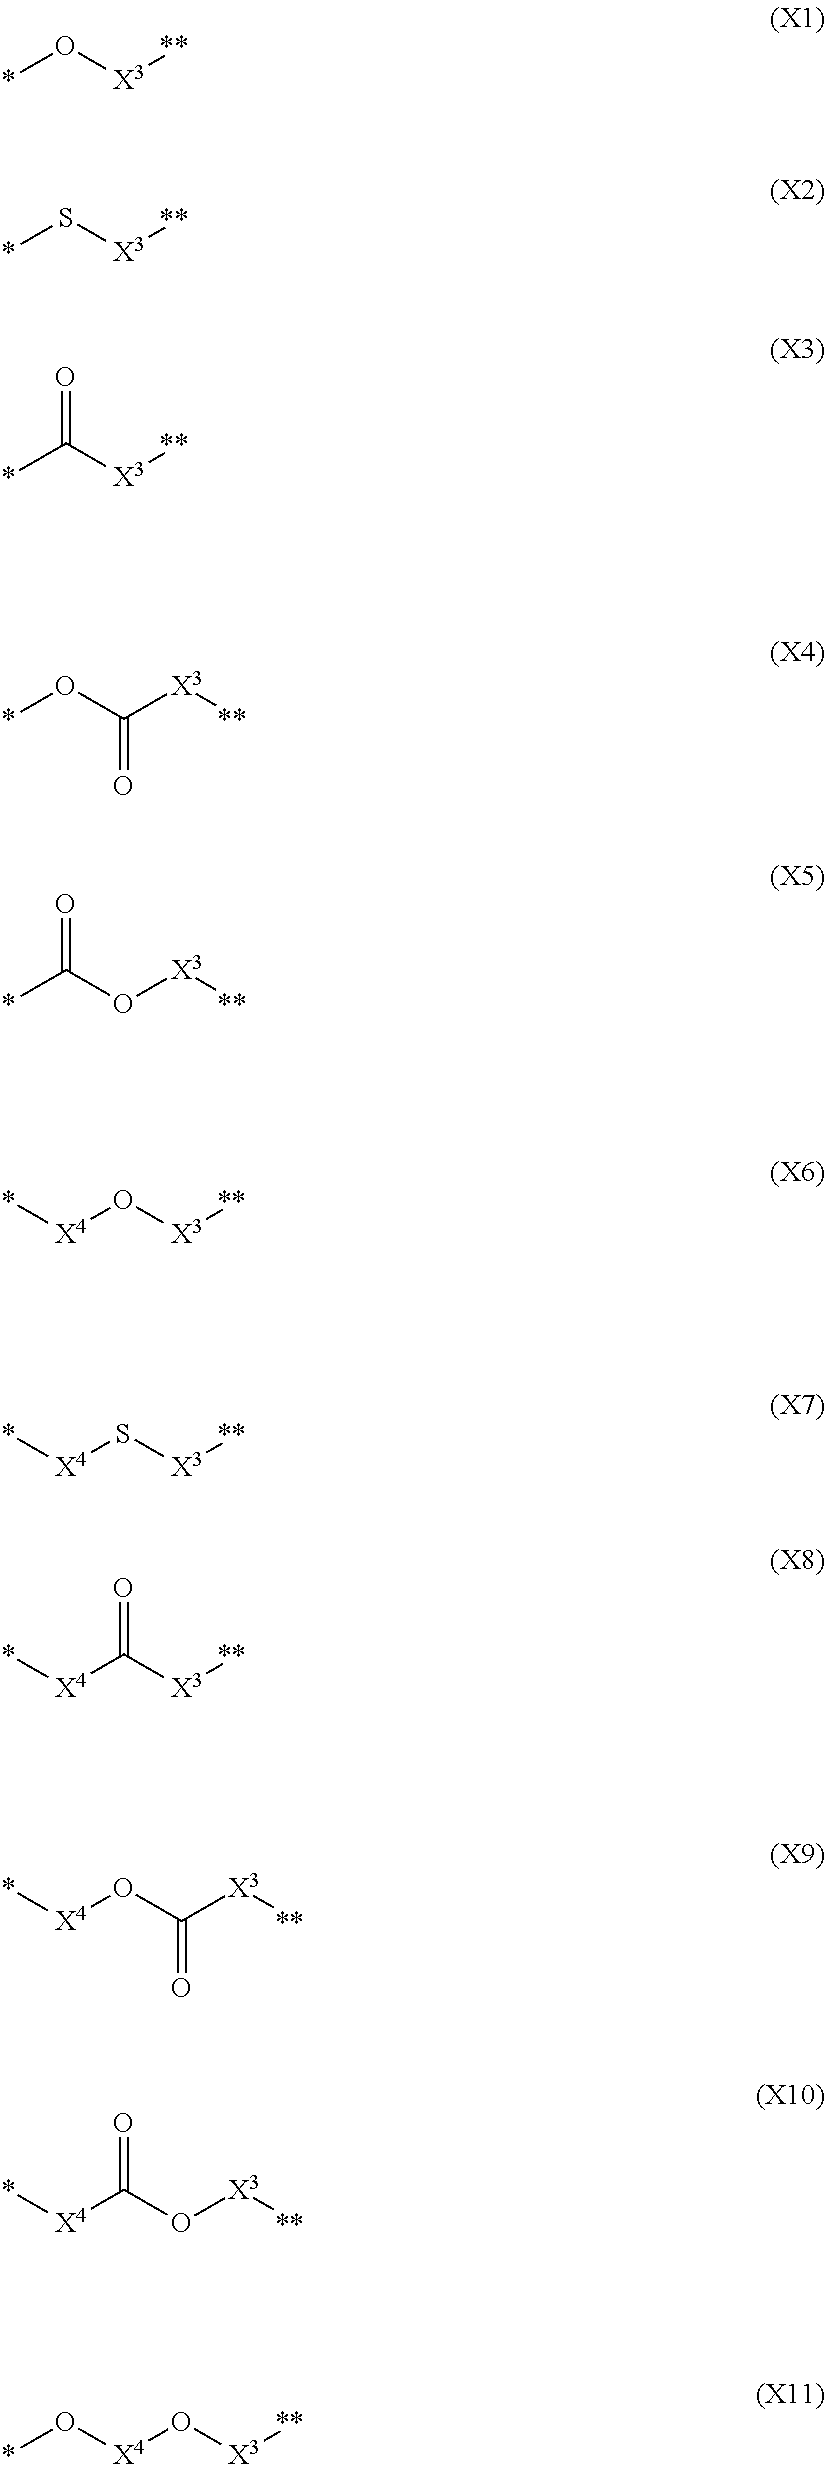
*O[X3][**].*S[X3][**].*C([X3][**])=O.*OC([X3][**])=O.*C(O[X3][**])=O.*[X4]O[X3][**].*[X4]S[X3][**].*[X4]OC([X3][**])=O.*[X4]C(O[X3][**])=O.*O[X4]O[X3][**].*[X4]C([X3][**])=O
